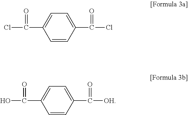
C1=CC(C(Cl)=O)=CC=C1C(Cl)=O.C1=CC(C([OH])=O)=CC=C1C(O)=O
